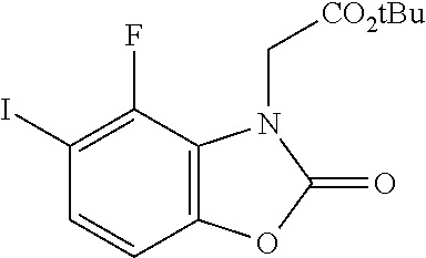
C1=CC2=C(C(F)=C1I)N(C[CO2tBu])C(=O)O2
